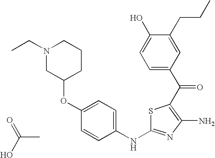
S1C(NC2=CC=C(OC3CCCN(CC)C3)C=C2)=NC(N)=C1C(C1=CC=C(O)C(CCC)=C1)=O.C(C)(O)=O
